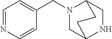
C1NC2CN(CC3=CC=NC=C3)C1CC2
